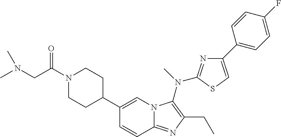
C1(C2CCN(C(=O)CN(C)C)CC2)=CN2C(=NC(CC)=C2N(C)C2=NC(C3=CC=C(F)C=C3)=CS2)C=C1
